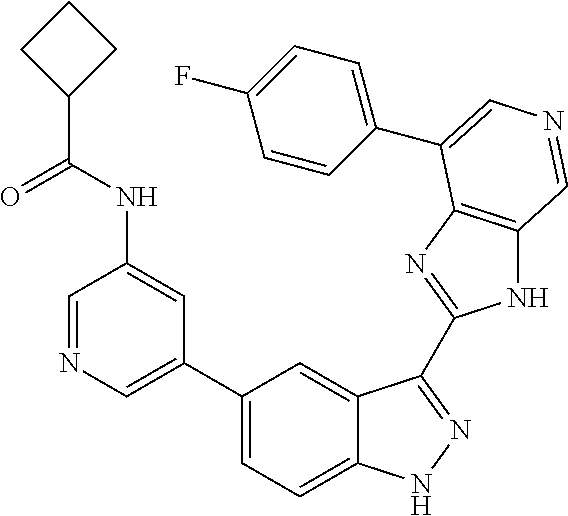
C1(C2=CN=CC(NC(C3CCC3)=O)=C2)=CC=C2C(=C1)C(C1=NC3=C(N1)C=NC=C3C1=CC=C(F)C=C1)=NN2
